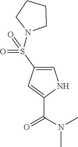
C1=C(S(=O)(=O)N2CCCC2)C=C(C(=O)N(C)C)N1
